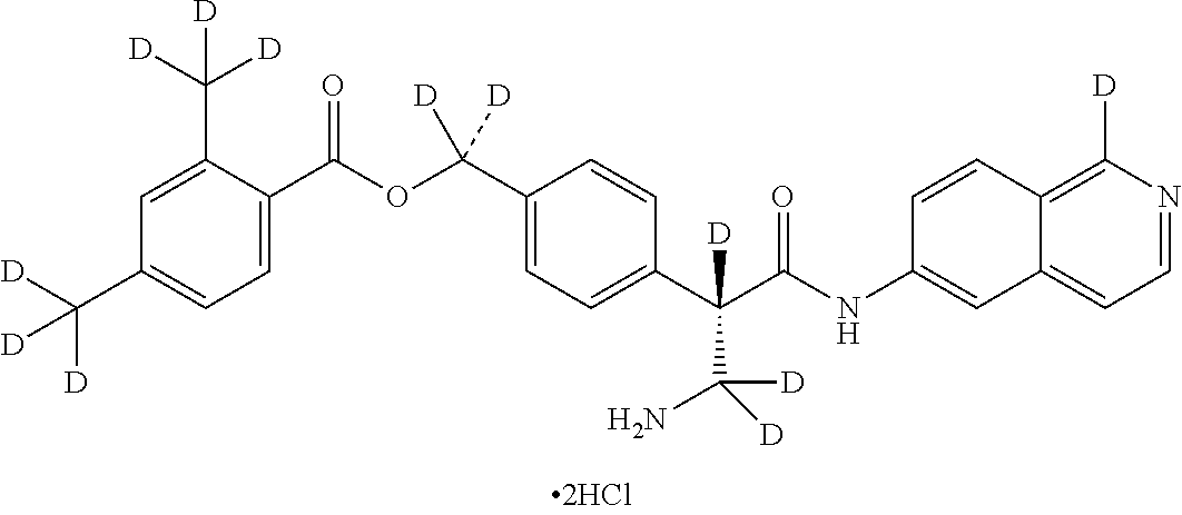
C1=C(C(OC(C2=CC=C(C(C(NC3=CC4=CC=NC([D])=C4C=C3)=O)(C(N)([D])[D])[D])C=C2)([D])[D])=O)C(C([D])([D])[D])=CC(C([D])([D])[D])=C1
